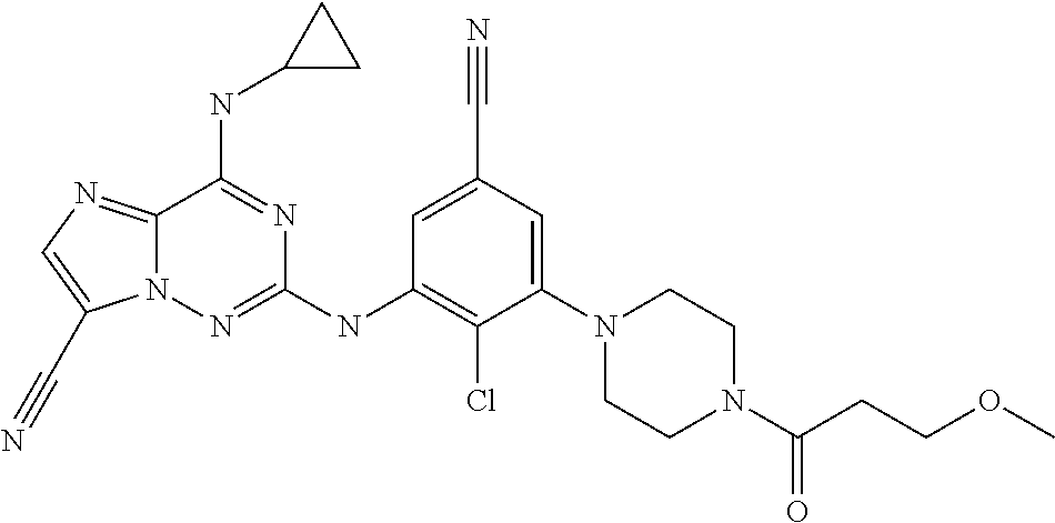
C1=C(C#N)C=C(N2CCN(C(CCOC)=O)CC2)C(Cl)=C1NC1=NN2C(=NC=C2C#N)C(NC2CC2)=N1
